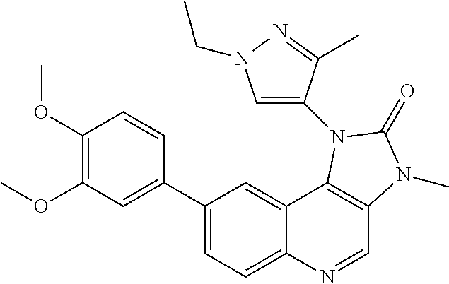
C1(C2=CC(OC)=C(OC)C=C2)=CC=C2C(=C1)C1=C(C=N2)N(C)C(=O)N1C1=CN(CC)N=C1C
